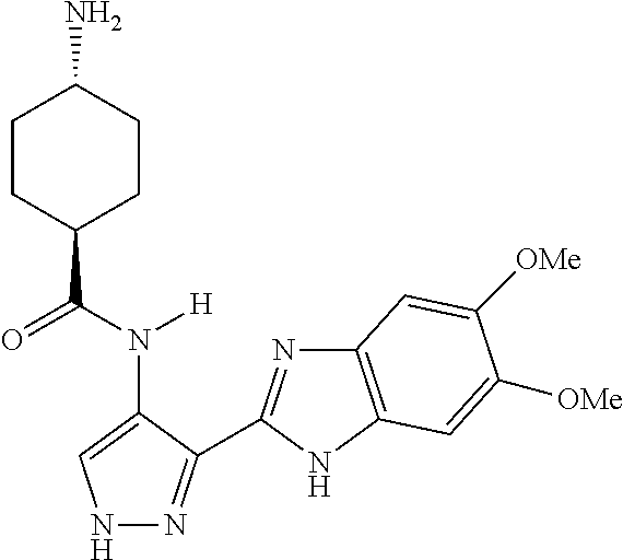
C1CC(C(N([H])C2=CNN=C2C2=NC3=C(N2)C=C([OMe])C([OMe])=C3)=O)CCC1N
